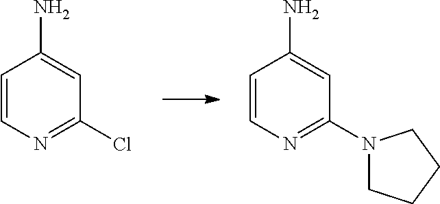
C1=CN=C(Cl)C=C1N.C1=CN=C(N2CCCC2)C=C1N
